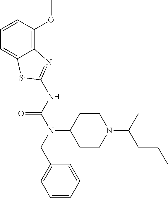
C1CN(C(C)CCC)CCC1N(CC1=CC=CC=C1)C(NC1=NC2=C(OC)C=CC=C2S1)=O
